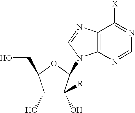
C12=C(N=CN=C1[X])N(C1C(O)([R])C(O)C(CO)O1)C=N2
